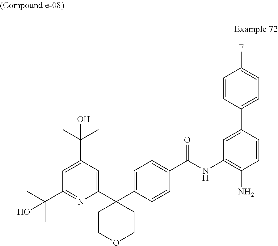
C1(C2(C3=CC=C(C(=O)NC4=C(N)C=CC(C5=CC=C(F)C=C5)=C4)C=C3)CCOCC2)=CC(C(C)(C)O)=CC(C(C)(C)O)=N1
